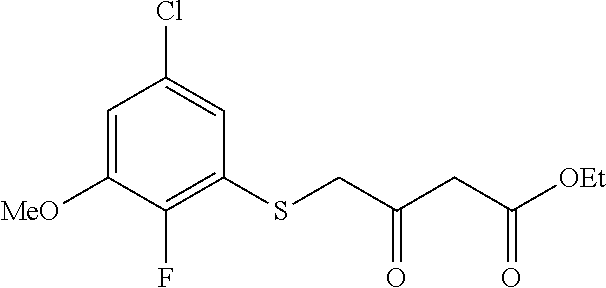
C1=C([MeO])C(F)=C(SCC(=O)CC([OEt])=O)C=C1Cl
